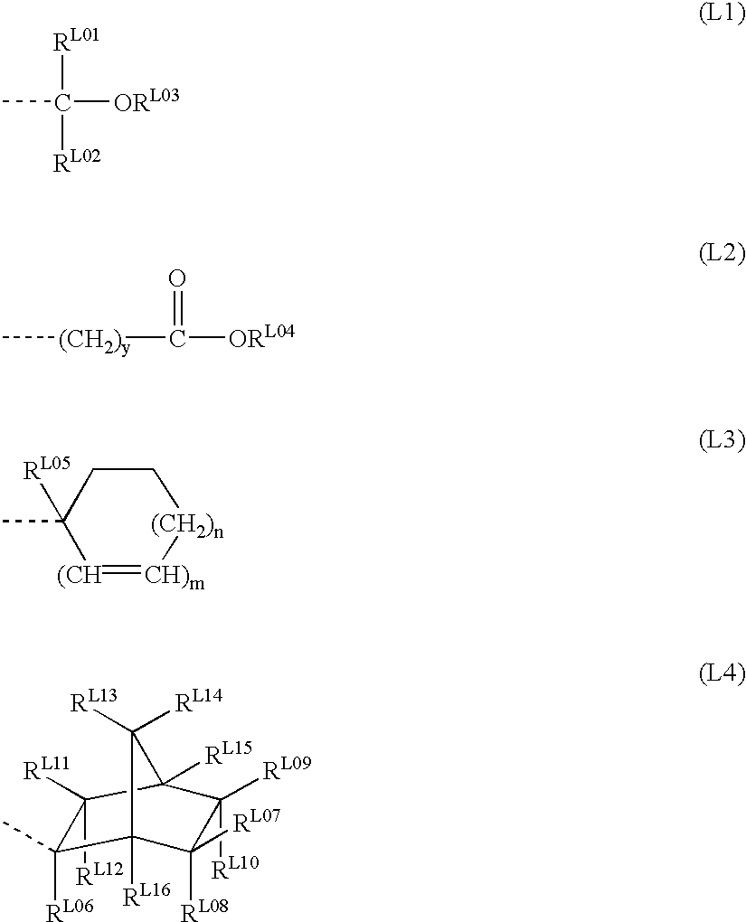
CC([RL01])([ORL03])[RL02].C[(CH2)y]C([ORL04])=O.[(CH]1=[CH)m][(CH2)n]CCC1(C)[RL05].C1([RL08])([RL07])C([RL09])([RL10])C2([RL15])C([RL11])([RL12])C([RL06])(C)C1([RL16])C2([RL13])[RL14]
